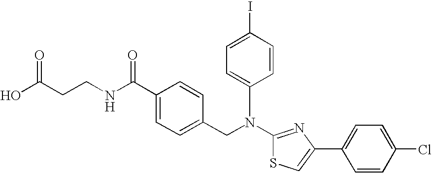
N(C1=NC(C2=CC=C(Cl)C=C2)=CS1)(CC1=CC=C(C(NCCC(O)=O)=O)C=C1)C1=CC=C(I)C=C1
